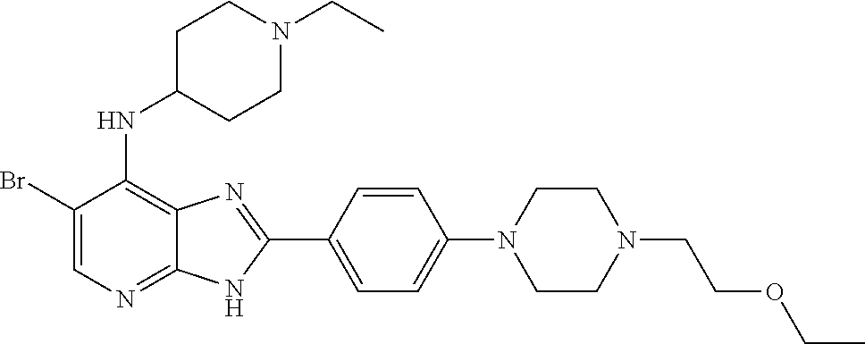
C1(Br)=CN=C2C(=C1NC1CCN(CC)CC1)N=C(C1=CC=C(N3CCN(CCOCC)CC3)C=C1)N2
